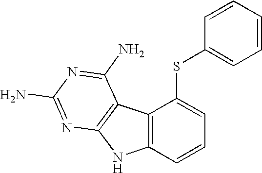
C12=C(C=CC=C1SC1=CC=CC=C1)NC1=C2C(N)=NC(N)=N1
